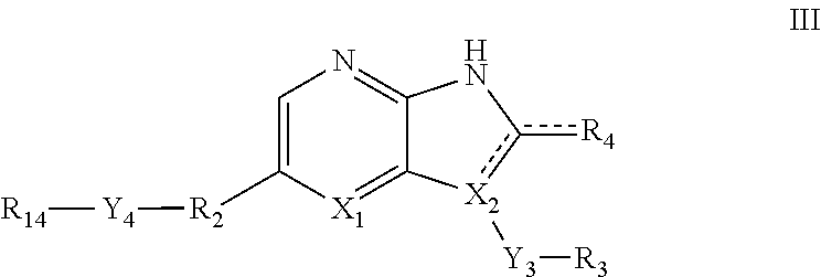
C1=C([R2][Y4][R14])[X1]=C2C(=N1)Nc([R4])[X2]2[Y3][R3]
